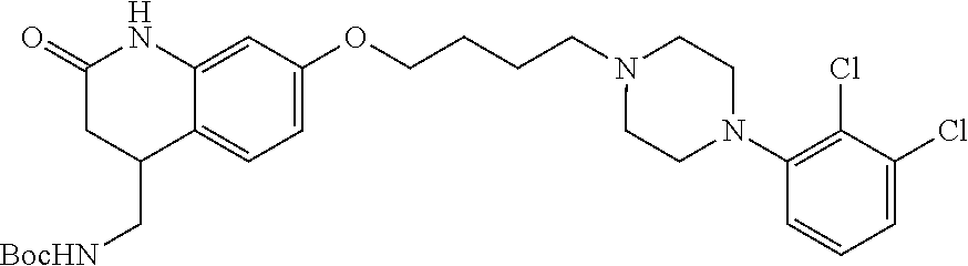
C12=CC(OCCCCN3CCN(C4=C(Cl)C(Cl)=CC=C4)CC3)=CC=C1C(C[BocHN])CC(=O)N2
